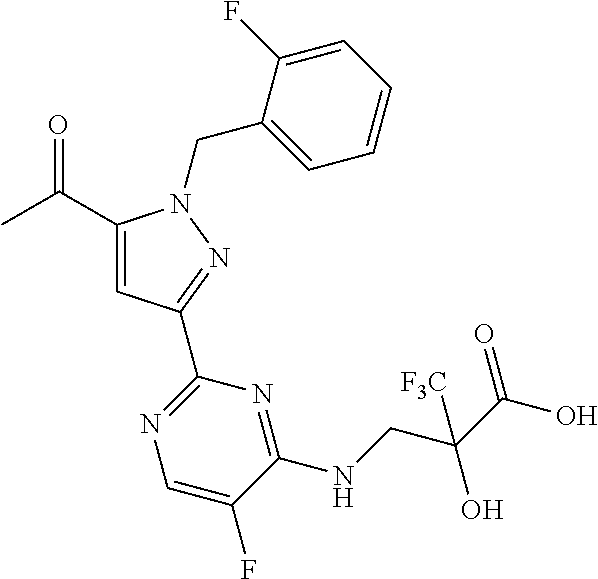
CC(=O)C1=CC(C2=NC=C(F)C(NCC(C(O)=O)(O)[F3C])=N2)=NN1CC1=CC=CC=C1F
